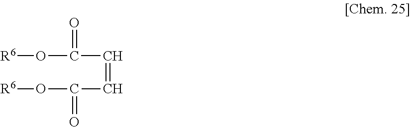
[R6]OC(=O)C=CC(O[R6])=O
